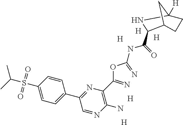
O(C(=N)C1=C(N)N=CC(C2=CC=C(S(C(C)C)(=O)=O)C=C2)=N1)C(=N)NC(=O)C1C2CCC([H])(N1)C2.[H].[H].[H].[H].[H]
